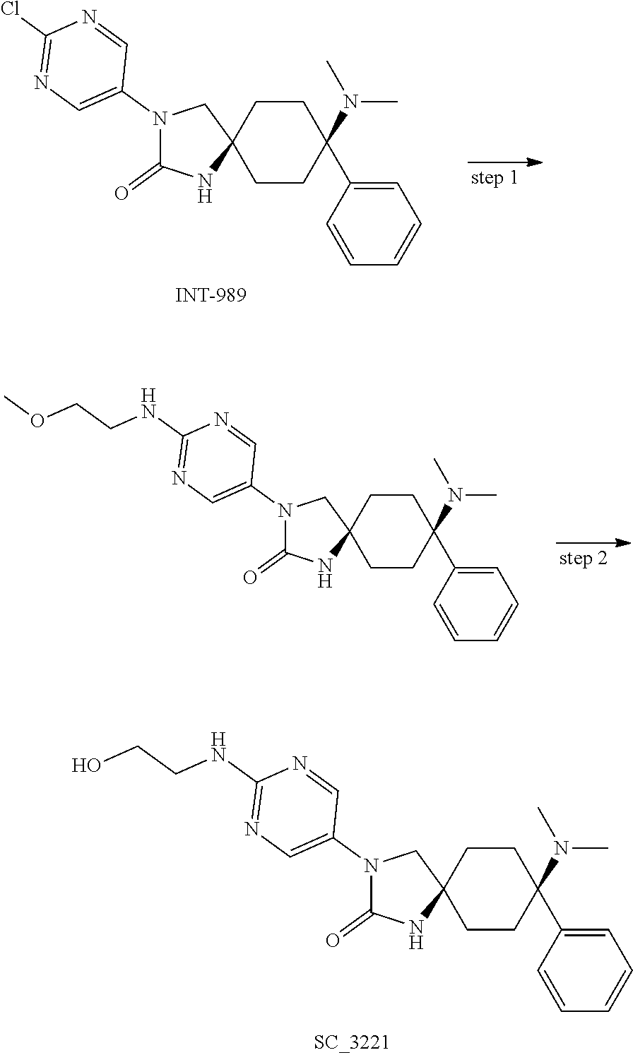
C1CC(C2=CC=CC=C2)(N(C)C)CCC12CN(C1=CN=C(Cl)N=C1)C(=O)N2.C1CC(C2=CC=CC=C2)(N(C)C)CCC12CN(C1=CN=C(NCCOC)N=C1)C(=O)N2.C1CC(C2=CC=CC=C2)(N(C)C)CCC12CN(C1=CN=C(NCCO)N=C1)C(=O)N2
